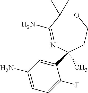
O1C(C)(C)C(N)=NC(C)(C2=CC(N)=CC=C2F)CC1
